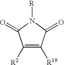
C1([R2])=C([R19])C(=O)N([R])C1=O
